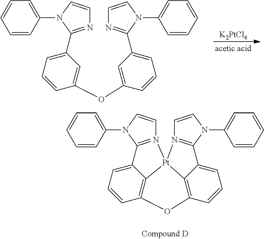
C1=CC(N2C=CN3=C2C2=CC=CC4=C2[Pt]32N3=C(N(C5=CC=CC=C5)C=C3)C3=CC=CC(=C32)O4)=CC=C1.C1=CC(N2C=CN=C2C2=CC=CC(OC3=CC(C4=NC=CN4C4=CC=CC=C4)=CC=C3)=C2)=CC=C1.[K2PtCl4]
